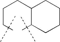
C(CC(C)(C)C)CC1C(C(C)(C)C)CCCC1
